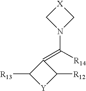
[X]1CN(C(=C2C([R13])[Y]C2[R12])[R14])C1
